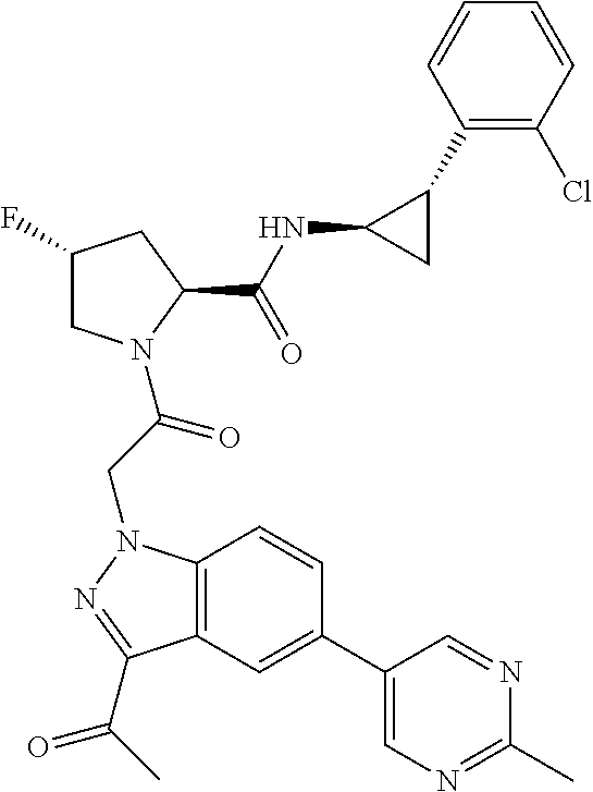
C1(NC(C2CC(F)CN2C(CN2C3=C(C(C(C)=O)=N2)C=C(C2=CN=C(C)N=C2)C=C3)=O)=O)CC1C1=C(Cl)C=CC=C1
